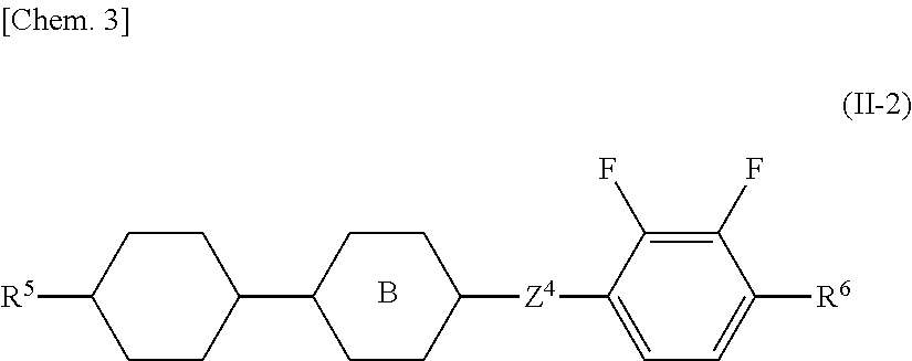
C1CC([R5])CCC1C1CCC([Z4]C2=CC=C([R6])C(F)=C2F)CC1.B
